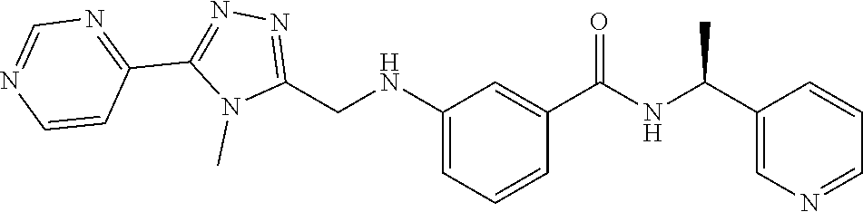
C(C1=CN=CC=C1)(NC(C1=CC(NCC2=NN=C(C3=NC=NC=C3)N2C)=CC=C1)=O)C
